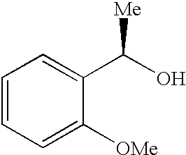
C1=CC=C([OMe])C(C(O)[Me])=C1
